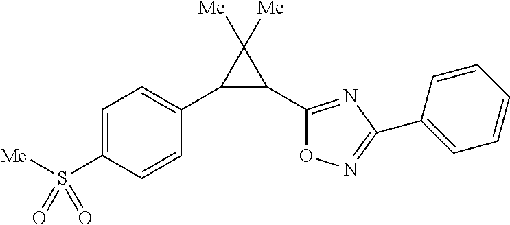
C1=C(S([Me])(=O)=O)C=CC(C2C(C3=NC(C4=CC=CC=C4)=NO3)C2([Me])[Me])=C1
